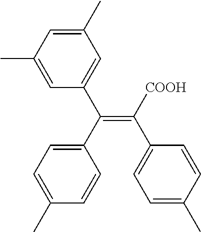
C1=C(C)C=C(C)C=C1C(=C(C1=CC=C(C)C=C1)[COOH])C1=CC=C(C)C=C1
